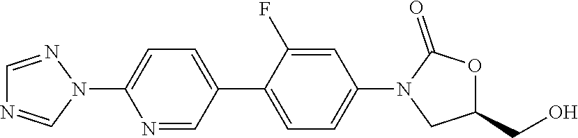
C1=NN(C2=CC=C(C3=CC=C(N4CC(CO)OC4=O)C=C3F)C=N2)C=N1
